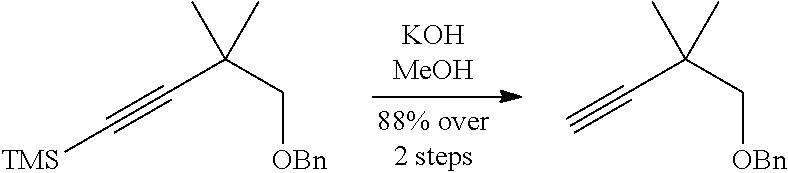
[TMS]C#CC(C[OBn])(C)C.C#CC(C[OBn])(C)C
